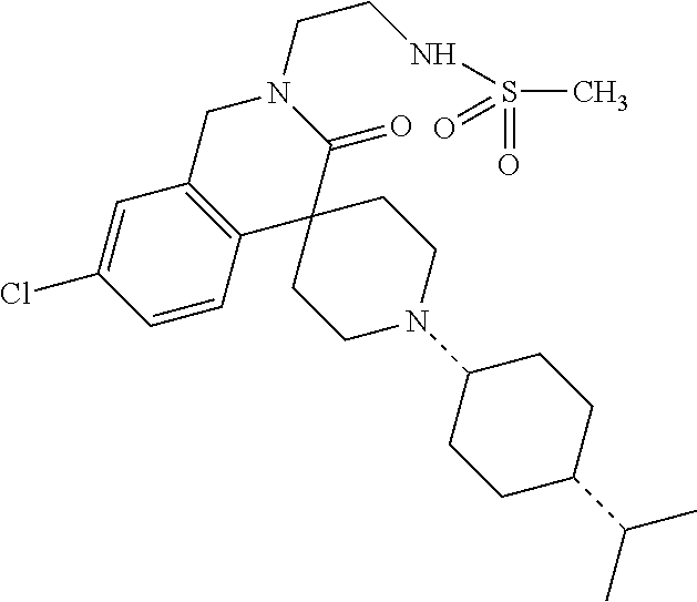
C1C2=C(C3(C(=O)N1CCNS(C)(=O)=O)CCN(C1CCC(C(C)C)CC1)CC3)C=CC(Cl)=C2
